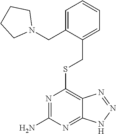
S(C1=C2C(=NC(N)=N1)NN=N2)CC1=CC=CC=C1CN1CCCC1
